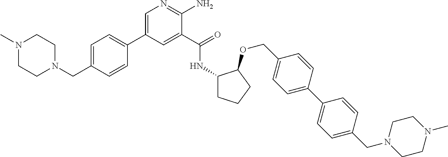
C1=C(C2=CC=C(CN3CCN(C)CC3)C=C2)C=C(C(=O)NC2CCCC2OCC2=CC=C(C3=CC=C(CN4CCN(C)CC4)C=C3)C=C2)C(N)=N1
